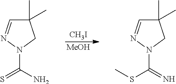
[MeOH].[CH3I].C1(C)(C)C=NN(C(N)=S)C1.C1(C)(C)C=NN(C(=N)SC)C1
